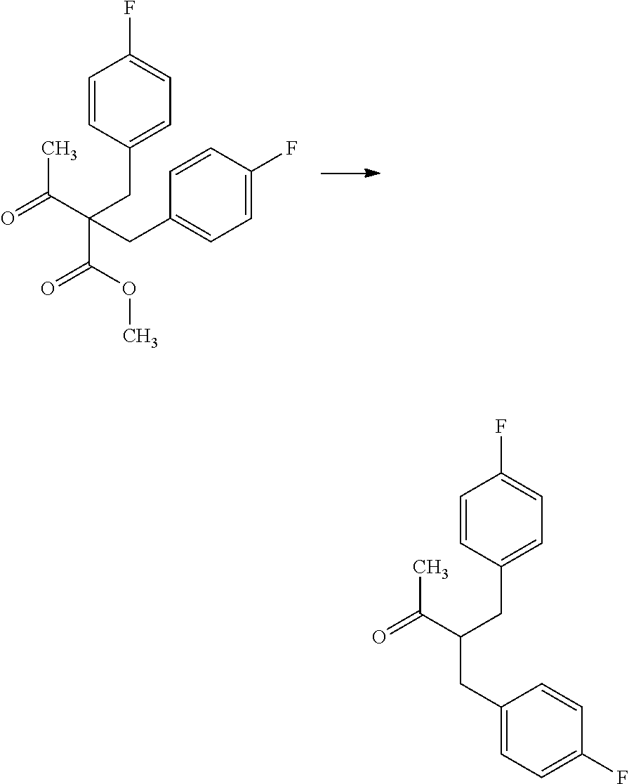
CC(C(CC1=CC=C(F)C=C1)CC1=CC=C(F)C=C1)=O.CC(C(C(OC)=O)(CC1=CC=C(F)C=C1)CC1=CC=C(F)C=C1)=O
